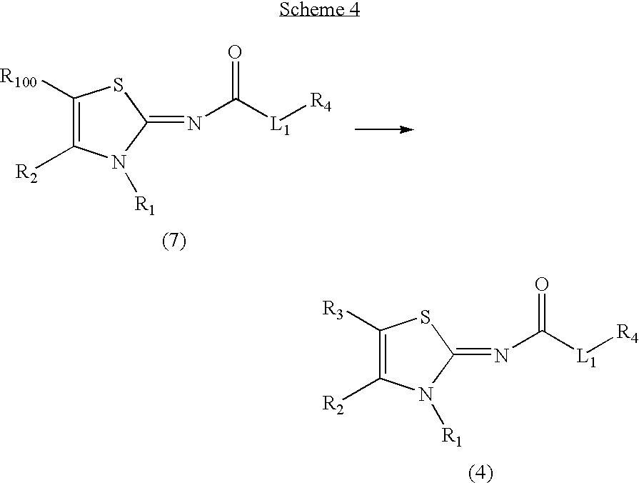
C1([R100])=C([R2])N([R1])C(=NC([L1][R4])=O)S1.C1([R3])=C([R2])N([R1])C(=NC([L1][R4])=O)S1
